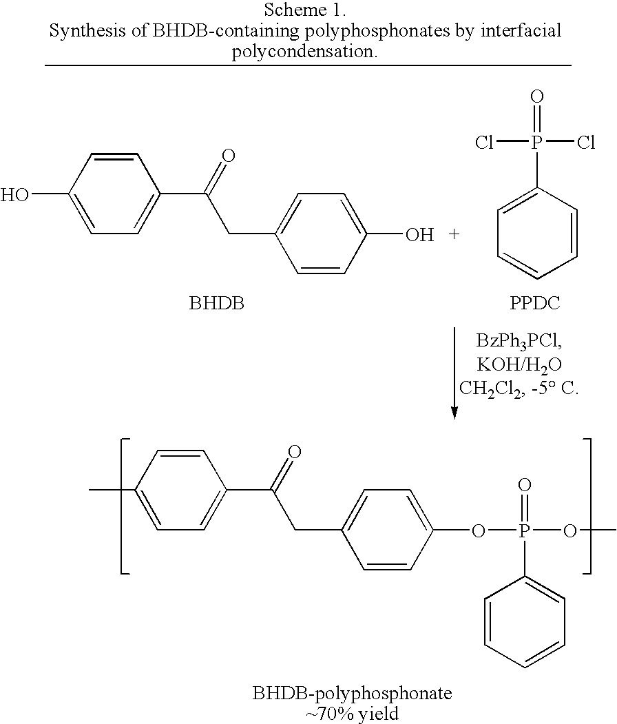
C1=CC(C)=CC=C1C(=O)CC1=CC=C(OP(=O)(OC)C2=CC=CC=C2)C=C1.C1=CC(O)=CC=C1C(=O)CC1=CC=C(O)C=C1.[BHDB].C1=CC(P(=O)(Cl)Cl)=CC=C1.[PPDC]
